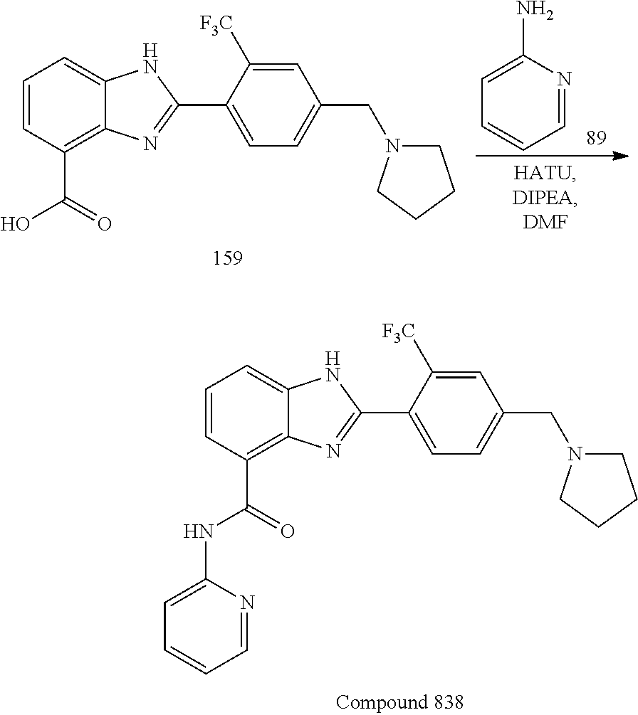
C1=C(N)N=CC=C1.C1=CC(C(=O)O)=C2C(=C1)NC(C1=CC=C(CN3CCCC3)C=C1[F3C])=N2.C1=CC(C(=O)NC2=CC=CC=N2)=C2C(=C1)NC(C1=CC=C(CN3CCCC3)C=C1[F3C])=N2
